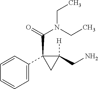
C1=C(C2(C(=O)N(CC)CC)CC2([H])CN)C=CC=C1
